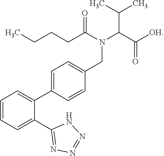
C1=CC=C(C2=NN=NN2)C(C2=CC=C(CN(C(C([OH])=O)C(C)C)C(CCCC)=O)C=C2)=C1
